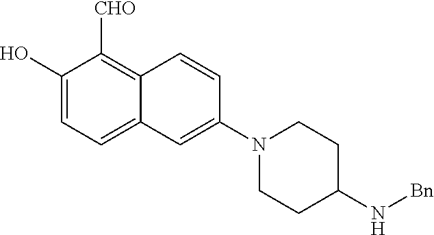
C1(O)=CC=C2C(=C1[CHO])C=CC(N1CCC(N[Bn])CC1)=C2
